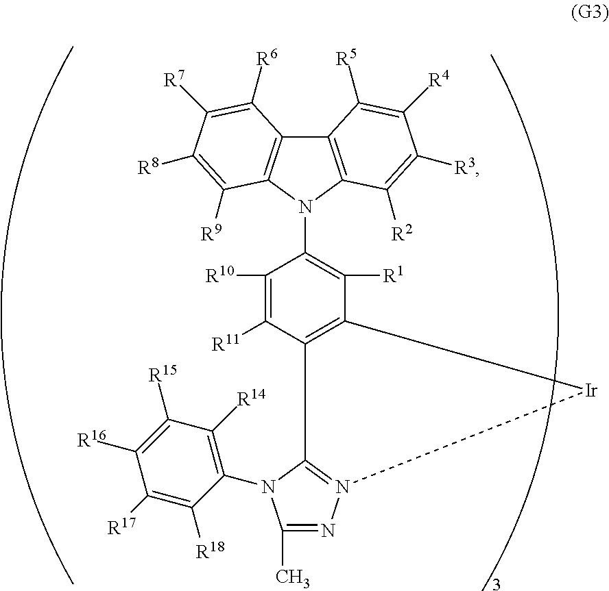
C12=C(N(C3=C([R1])C4=C(C([R11])=C3[R10])C3=N(N=C(C)N3C3=C([R14])C([R15])=C([R16])C([R17])=C3[R18])[Ir]4)C3=C1C([R6])=C([R7])C([R8])=C3[R9])C([R2])=C([R3])C([R4])=C2[R5]
